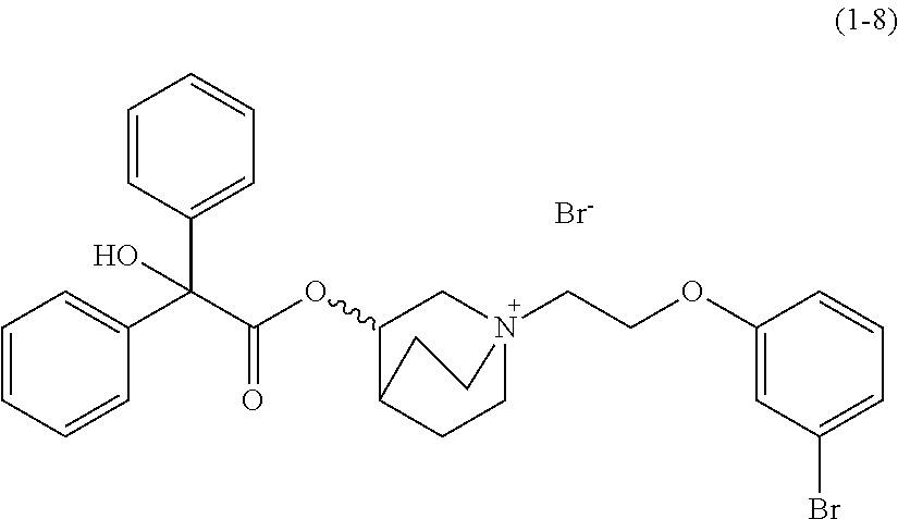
[Br-].C1=CC(C(C(OC2CN3(CCOC4=CC(Br)=CC=C4)CCC2CC3)=O)(C2=CC=CC=C2)O)=CC=C1
